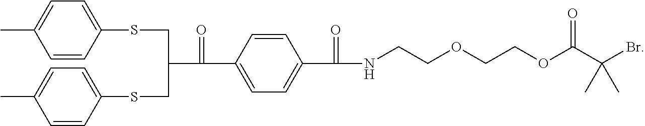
C1=C(SCC(CSC2=CC=C(C)C=C2)C(C2=CC=C(C(NCCOCCOC(C(Br)(C)C)=O)=O)C=C2)=O)C=CC(C)=C1
